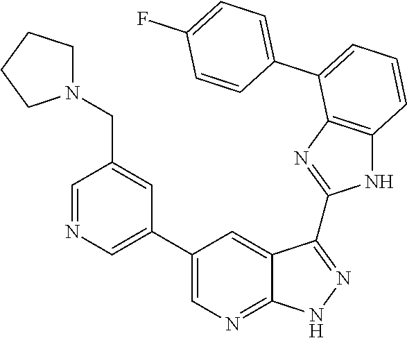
C1=C(C2=CC=CC3=C2N=C(C2=NNC4=NC=C(C5=CN=CC(CN6CCCC6)=C5)C=C42)N3)C=CC(F)=C1
